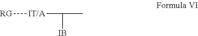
C([IB])(C)[IT/A][RG]
